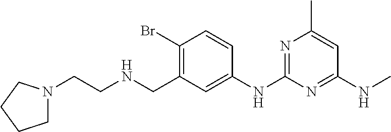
C1=CC(Br)=C(CNCCN2CCCC2)C=C1NC1=NC(C)=CC(NC)=N1
